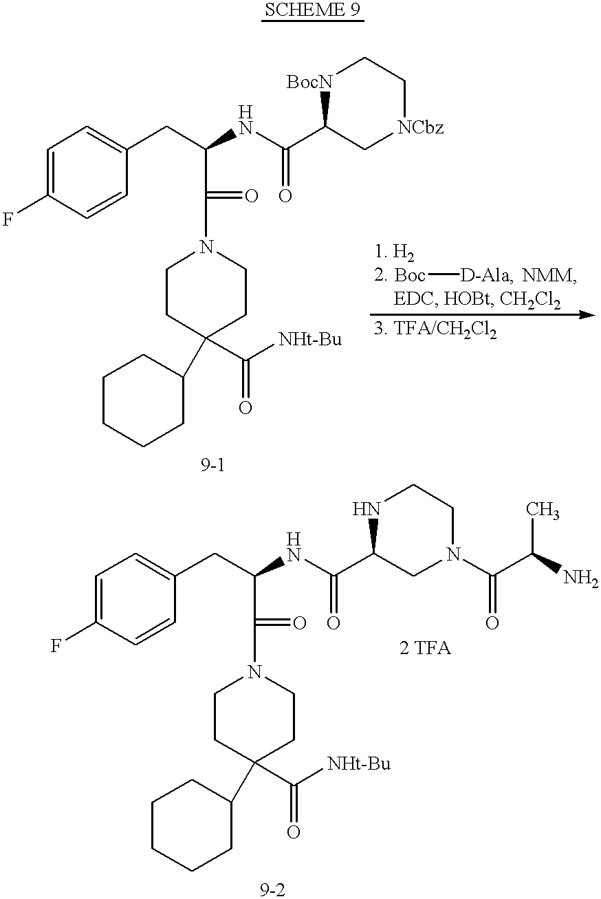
C1=C(F)C=CC(CC(C(=O)N2CCC(C([NHt-Bu])=O)(C3CCCCC3)CC2)NC(C2C[NCbz]CC[BocN]2)=O)=C1.[Boc][D-Ala].[NMM].C1=C(F)C=CC(CC(C(=O)N2CCC(C([NHt-Bu])=O)(C3CCCCC3)CC2)NC(C2CN(C(C(C)N)=O)CCN2)=O)=C1
